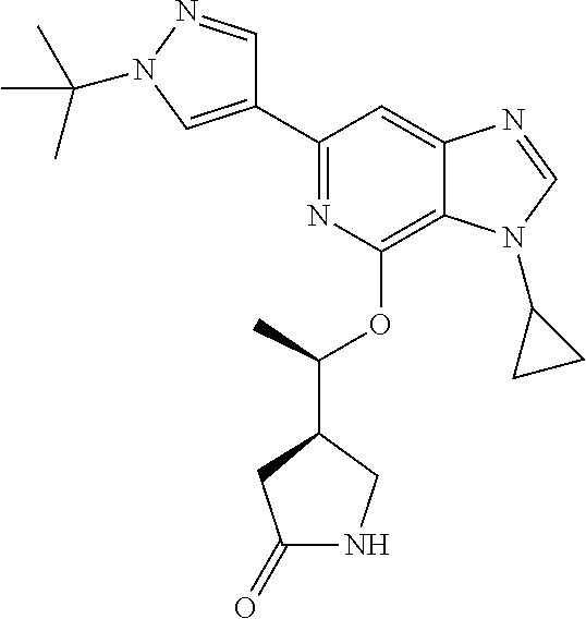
C1(C2=CN(C(C)(C)C)N=C2)=NC(OC(C2CC(=O)NC2)C)=C2C(=C1)N=CN2C1CC1
